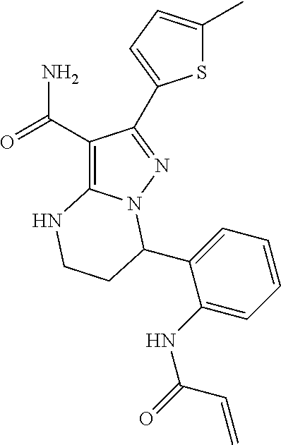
C1(C(=O)N)=C2N(N=C1C1=CC=C(C)S1)C(C1=CC=CC=C1NC(=O)C=C)CCN2
